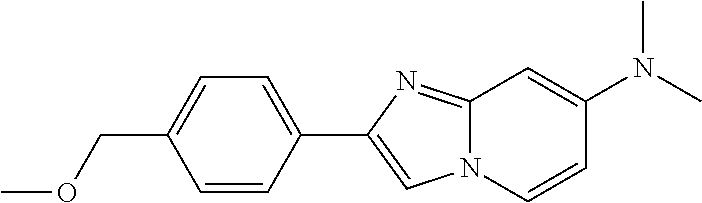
C1=CC(C2=CN3C(=N2)C=C(N(C)C)C=C3)=CC=C1COC
